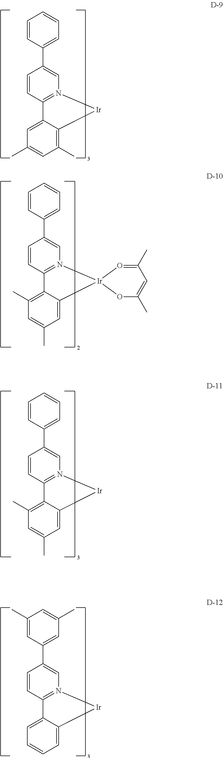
C1=CC(C2=CN3=C(C=C2)C2=CC(C)=CC(C)=C2[Ir]3)=CC=C1.C1=CC(C2=CN3=C(C=C2)C2=C(C)C=C(C)C=C2[Ir]32OC(C)=CC(C)=O2)=CC=C1.C1=CC(C2=CN3=C(C=C2)C2=C(C)C=C(C)C=C2[Ir]3)=CC=C1.C1(C)=CC(C2=CN3=C(C=C2)C2=CC=CC=C2[Ir]3)=CC(C)=C1
